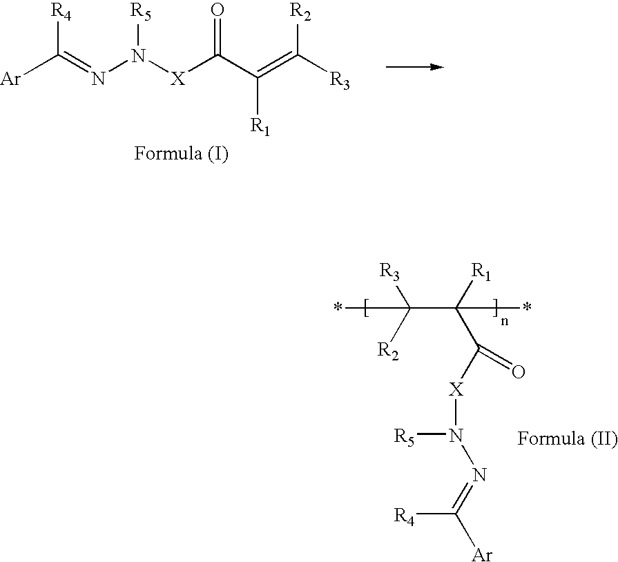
[Ar]C(=NN([X]C(C(=C([R3])[R2])[R1])=O)[R5])[R4].C(=NN([R5])[X]C(C([R1])(C([R2])([R3])*)*)=O)([R4])[Ar]
